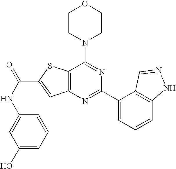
C1CN(C2=NC(C3=CC=CC4=C3C=NN4)=NC3=C2SC(C(NC2=CC(O)=CC=C2)=O)=C3)CCO1
